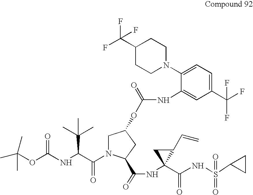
CC(OC(NC(C(N1CC(OC(NC2=CC(C(F)(F)F)=CC=C2N2CCC(C(F)(F)F)CC2)=O)CC1C(=O)NC1(C(=O)NS(=O)(C2CC2)=O)C(C=C)C1)=O)C(C)(C)C)=O)(C)C
